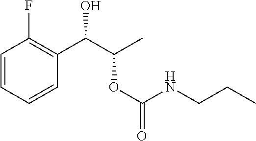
C1=CC=CC(C(C(C)OC(NCCC)=O)O)=C1F
